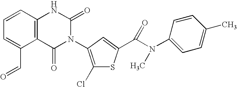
C12=C(C=CC=C1C=O)NC(=O)N(C1=C(Cl)SC(C(N(C3=CC=C(C)C=C3)C)=O)=C1)C2=O
